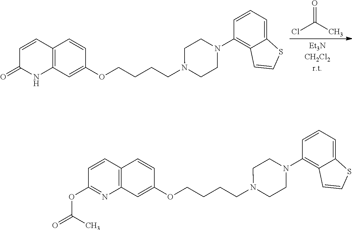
C1=CC2=C(NC1=O)C=C(OCCCCN1CCN(C3=C4C(=CC=C3)SC=C4)CC1)C=C2.CC(Cl)=O.C1=CC2=C(N=C1OC(C)=O)C=C(OCCCCN1CCN(C3=C4C(=CC=C3)SC=C4)CC1)C=C2
